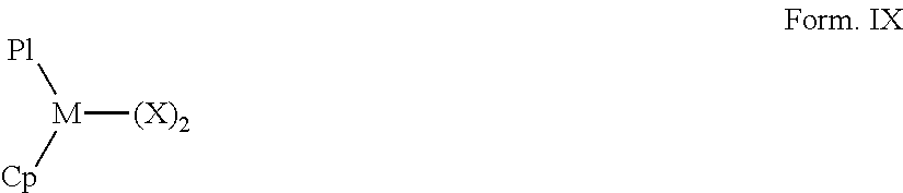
[M]([(X)2])([Pl])[Cp]
